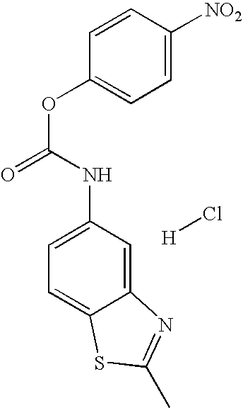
O(C(=O)NC1=CC=C2C(=C1)N=C(C)S2)C1=CC=C([NO2])C=C1.[H]Cl
